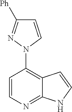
C1=CC(N2N=C([Ph])C=C2)=C2C(=N1)NC=C2
